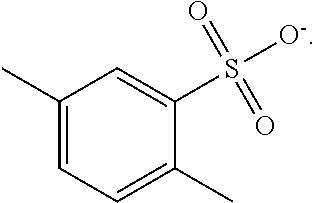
C1(C)=CC=C(C)C(S([O-])(=O)=O)=C1
